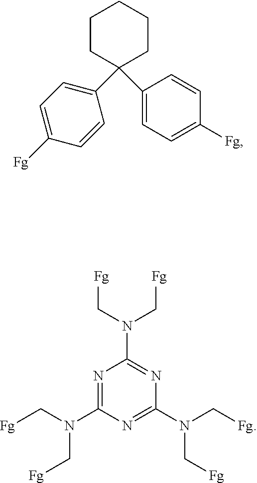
C1CC(C2=CC=C([Fg])C=C2)(C2=CC=C([Fg])C=C2)CCC1.N1=C(N(C[Fg])C[Fg])N=C(N(C[Fg])C[Fg])N=C1N(C[Fg])C[Fg]
